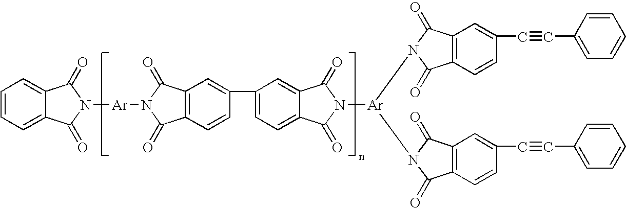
C1=CC=C2C(=C1)C(=O)N([Ar]N1C(=O)C3=C(C=C(C4=CC=C5C(=C4)C(=O)N([Ar](N4C(=O)C6=C(C=C(C#CC7=CC=CC=C7)C=C6)C4=O)N4C(=O)C6=C(C=C(C#CC7=CC=CC=C7)C=C6)C4=O)C5=O)C=C3)C1=O)C2=O
